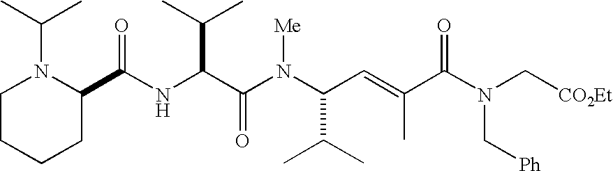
N(C(C(N(C(C(C)C)C=C(C)C(N(C[CO2Et])C[Ph])=O)[Me])=O)C(C)C)C(C1N(C(C)C)CCCC1)=O
